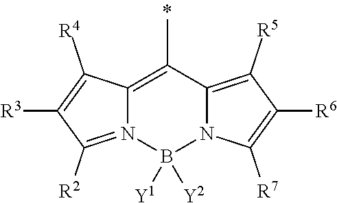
C12=C(C)C3=C([R5])C([R6])=C([R7])N3B([Y2])([Y1])N1=C([R2])C([R3])=C2[R4]
